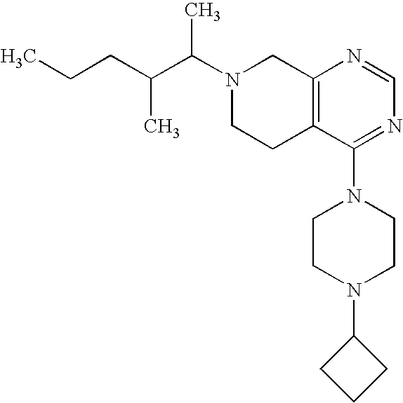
C(C(N1CCC2=C(C1)N=CN=C2N1CCN(C2CCC2)CC1)C)(CCC)C
